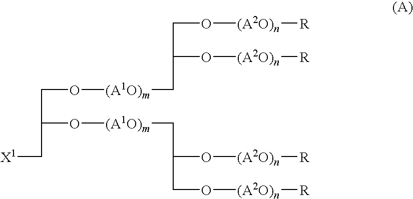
C(C(O[(A1O)m]CC(O[(A2O)n][R])CO[(A2O)n][R])C[X1])O[(A1O)m]CC(O[(A2O)n][R])CO[(A2O)n][R]
